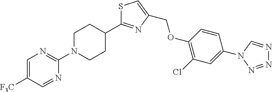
C1=C([F3C])C=NC(N2CCC(C3=NC(COC4=C(Cl)C=C(N5C=NN=N5)C=C4)=CS3)CC2)=N1
